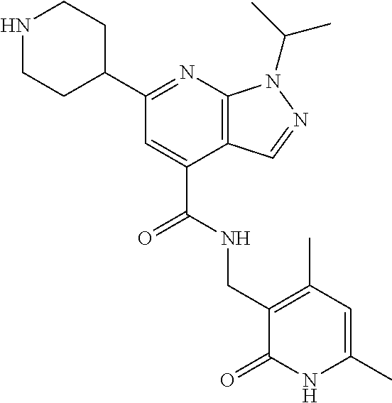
N1=C(C2CCNCC2)C=C(C(NCC2=C(C)C=C(C)NC2=O)=O)C2=C1N(C(C)C)N=C2
